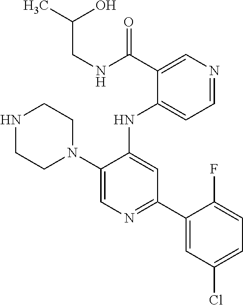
N1(C2=CN=C(C3=CC(Cl)=CC=C3F)C=C2NC2=CC=NC=C2C(=O)NCC(C)O)CCNCC1
